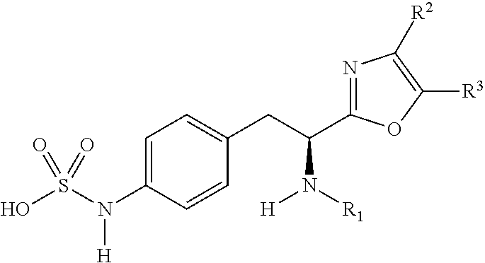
C1=C(N(S(O)(=O)=O)[H])C=CC(CC(C2=NC([R2])=C([R3])O2)N([R1])[H])=C1
